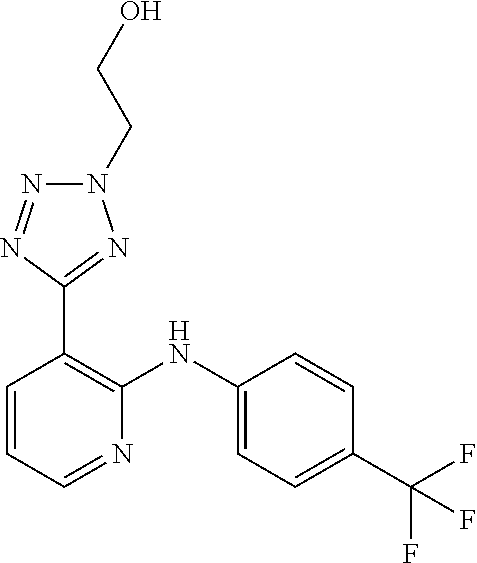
C1=CC(C(F)(F)F)=CC=C1NC1=C(C2=NN(CCO)N=N2)C=CC=N1
